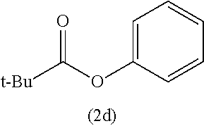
C1=C(OC([t-Bu])=O)C=CC=C1
